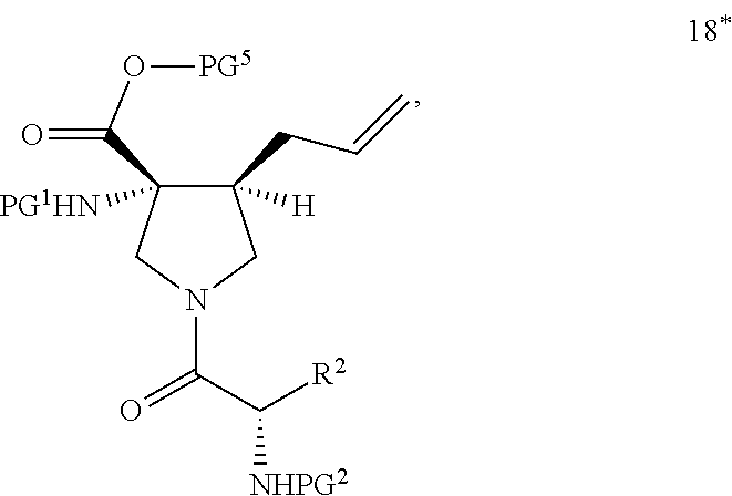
C1([H])(CC=C)C([PG1HN])(C(=O)O[PG5])CN(C(C([R2])[NHPG2])=O)C1
